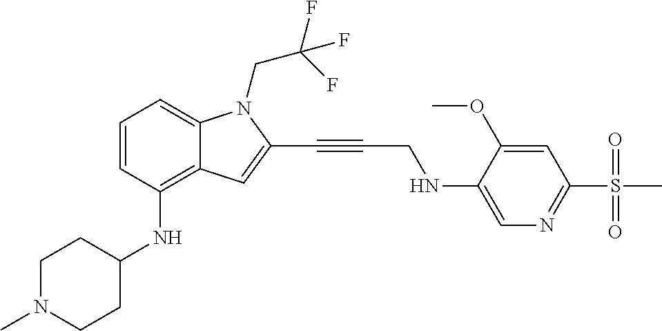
CN1CCC(NC2=C3C(=CC=C2)N(CC(F)(F)F)C(C#CCNC2=CN=C(S(C)(=O)=O)C=C2OC)=C3)CC1
